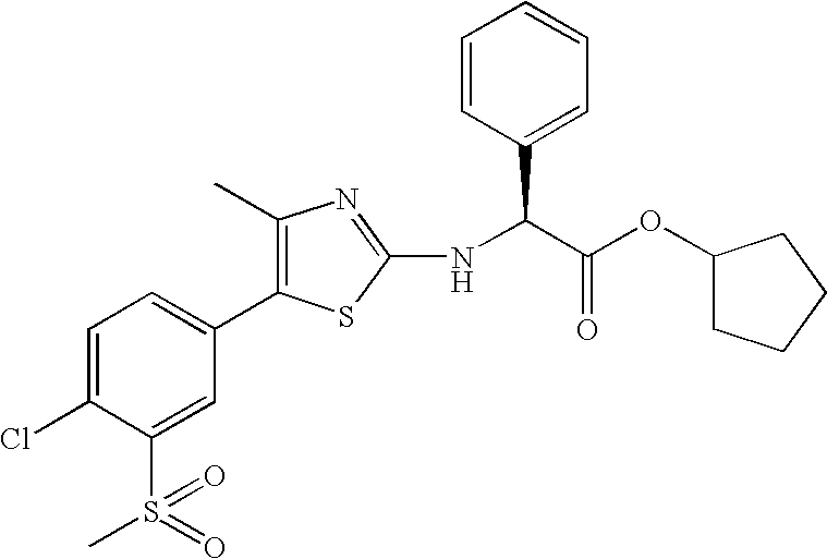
C1=C(Cl)C(S(=O)(C)=O)=CC(C2=C(C)N=C(NC(C(OC3CCCC3)=O)C3=CC=CC=C3)S2)=C1
